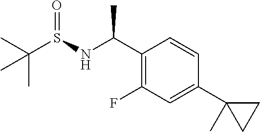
C1(C(NS(C(C)(C)C)=O)C)=C(F)C=C(C2(C)CC2)C=C1
